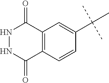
N1NC(=O)C2=C(C1=O)C=C(C(C)(C)C)C=C2
